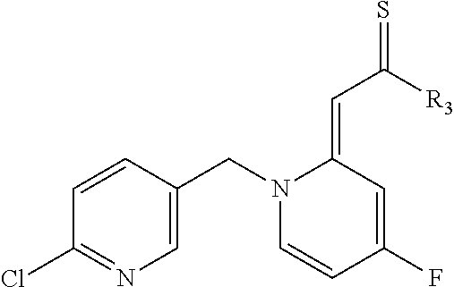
C1=CC(CN2C=CC(F)=CC2=CC([R3])=S)=CN=C1Cl
